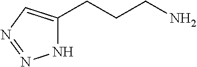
N1C(CCCN)=CN=N1
